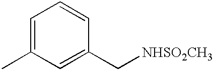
C1=C(C)C=C(C[NHSO2CH3])C=C1
